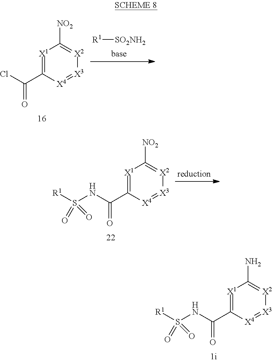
[X1]1=C(C(NS([R1])(=O)=O)=O)[X4]=[X3][X2]=C1N.[X1]1=C(C(Cl)=O)[X4]=[X3][X2]=C1[NO2].[R1][SO2NH2].[X1]1=C(C(NS([R1])(=O)=O)=O)[X4]=[X3][X2]=C1[NO2]
